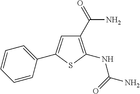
C1(C(N)=O)=C(NC(=O)N)SC(C2=CC=CC=C2)=C1
